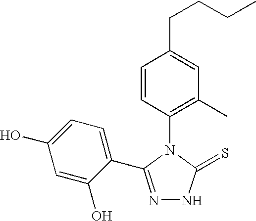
C1(N2C(=S)NN=C2C2=CC=C(O)C=C2O)=C(C)C=C(CCCC)C=C1
